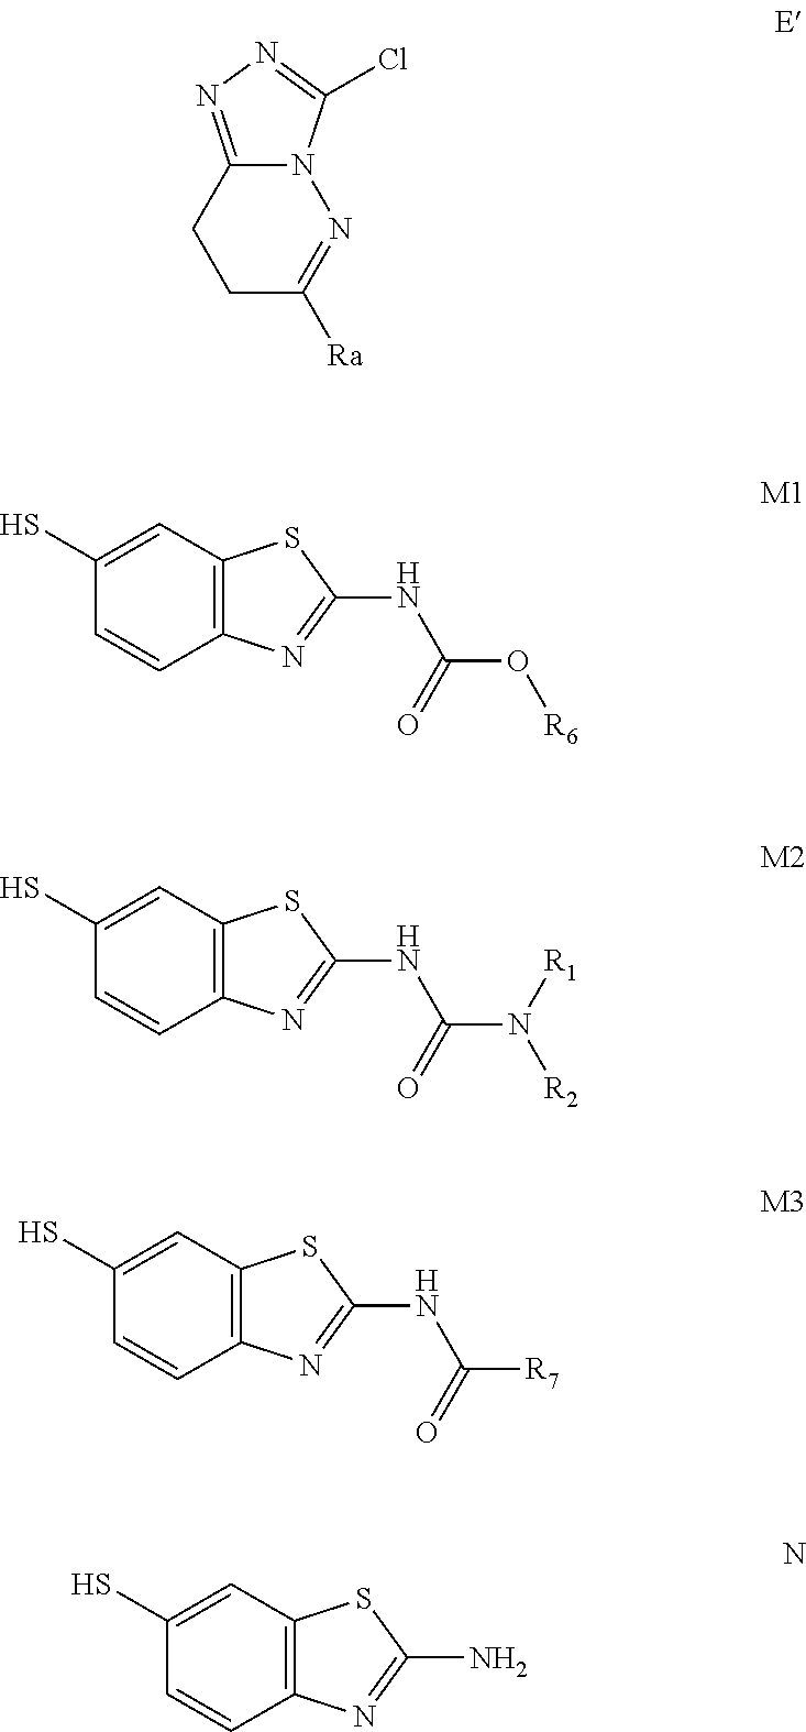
C12=NN=C(Cl)N1N=C([Ra])CC2.C1=C(S)C=CC2=C1SC(NC(O[R6])=O)=N2.C1=C(S)C=CC2=C1SC(NC(N([R2])[R1])=O)=N2.C1=C(S)C=CC2=C1SC(NC([R7])=O)=N2.C1=C(S)C=CC2=C1SC(N)=N2
